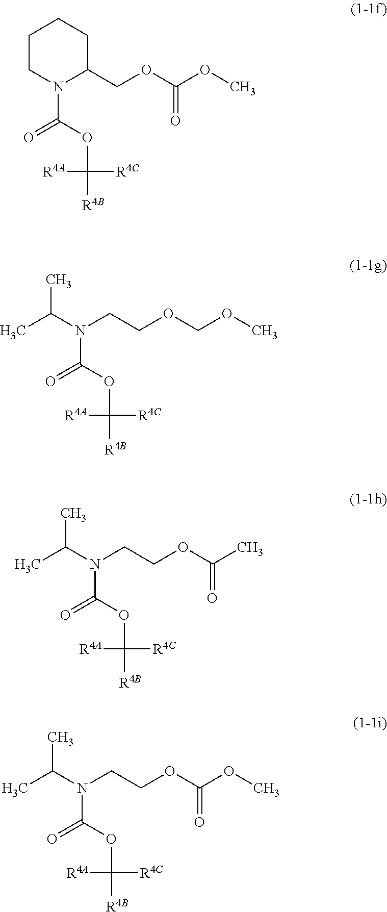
C1CN(C(OC([R4B])([R4C])[R4A])=O)C(COC(OC)=O)CC1.N(C(OC([R4B])([R4C])[R4A])=O)(C(C)C)CCOCOC.N(C(OC([R4B])([R4C])[R4A])=O)(C(C)C)CCOC(C)=O.N(C(OC([R4B])([R4C])[R4A])=O)(C(C)C)CCOC(OC)=O
